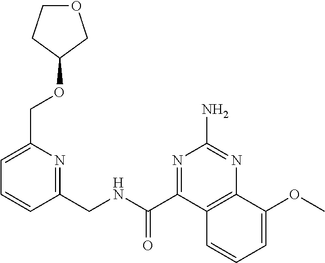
C1=C(COC2CCOC2)N=C(CNC(C2=NC(N)=NC3=C2C=CC=C3OC)=O)C=C1
